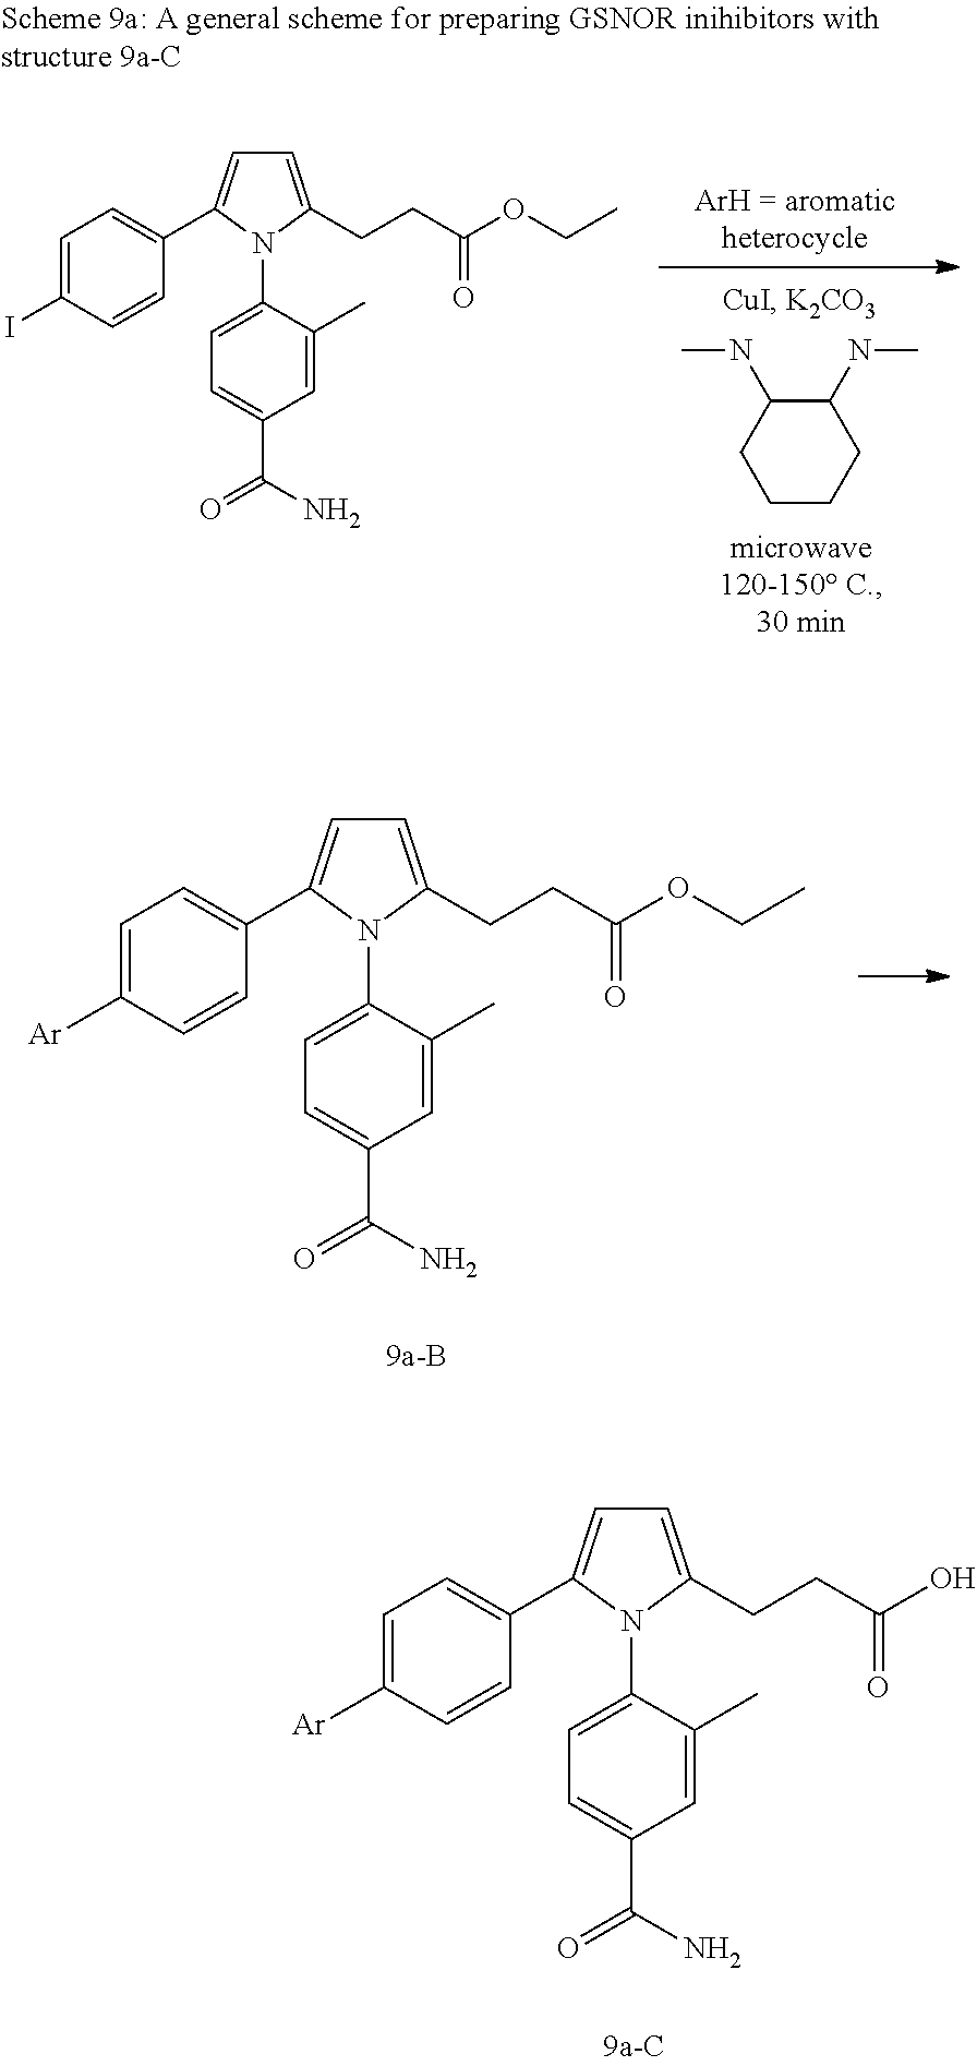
C1(NC)C(NC)CCCC1.C1=C(C)C(N2C(CCC(OCC)=O)=CC=C2C2=CC=C(I)C=C2)=CC=C1C(N)=O.C1=C(C)C(N2C(CCC(OCC)=O)=CC=C2C2=CC=C([Ar])C=C2)=CC=C1C(N)=O.C1=C(C)C(N2C(CCC(O)=O)=CC=C2C2=CC=C([Ar])C=C2)=CC=C1C(N)=O
